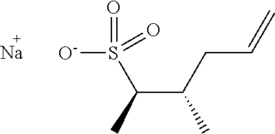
[O-]S(C(C)C(CC=C)C)(=O)=O.[Na]
